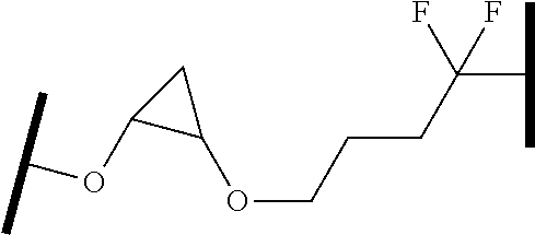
O(CCCC(F)(C(C)C)F)C1CC1OC(C)C
